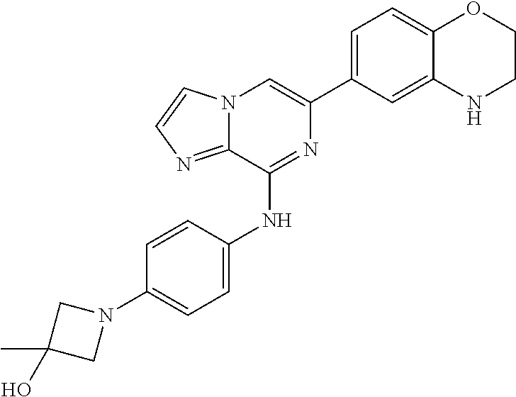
C1(C2=CC=C3C(=C2)NCCO3)=CN2C(=NC=C2)C(NC2=CC=C(N3CC(C)(O)C3)C=C2)=N1
